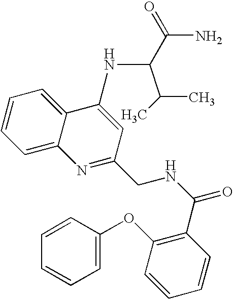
C1=CC=C2C(=C1)C(NC(C(N)=O)C(C)C)=CC(CNC(C1=C(OC3=CC=CC=C3)C=CC=C1)=O)=N2
